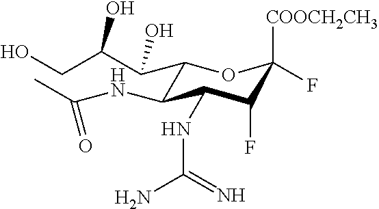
C1(C(C(O)CO)O)C(NC(C)=O)C(NC(N)=N)C(F)C([COOCH2CH3])(F)O1
